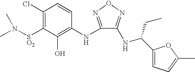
C1(Cl)=C([SO2]N(C)C)C(O)=C(NC2=NON=C2NC(C2=CC=C(C)O2)CC)C=C1
